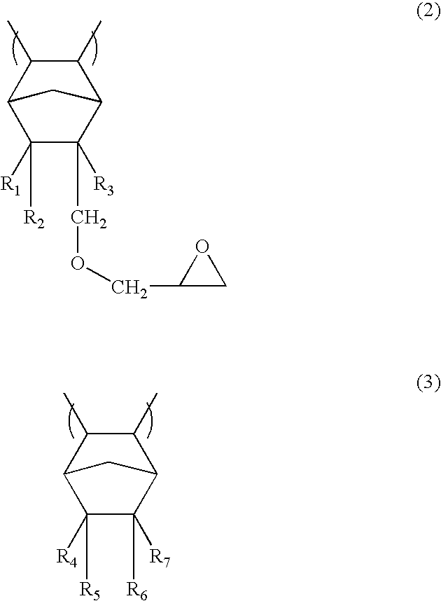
C1(C)C(C)C2CC1C([R1])([R2])C2([R3])COCC1CO1.C1(C)C(C)C2CC1C([R4])([R5])C2([R7])[R6]
